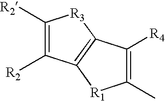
C1([R2])=C([R2])C2=C([R3]1)C([R4])=C(C)[R1]2
